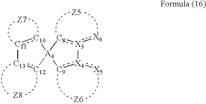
[X3]1(:[X6]):[C8][A4]2([C9]:[X4]1:[X5])[C10]:[C11][C13]:[C12]2
